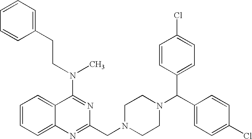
C1(N(C)CCC2=CC=CC=C2)=NC(CN2CCN(C(C3=CC=C(Cl)C=C3)C3=CC=C(Cl)C=C3)CC2)=NC2=CC=CC=C12
